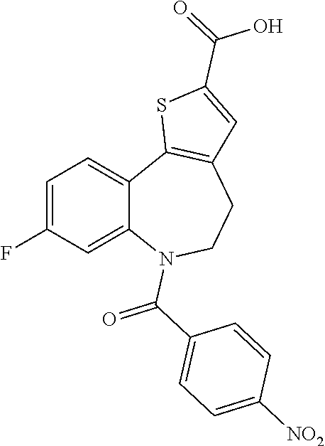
C1=C(F)C=C2C(=C1)C1=C(CCN2C(C2=CC=C([NO2])C=C2)=O)C=C(C(=O)O)S1
